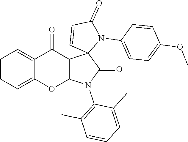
O(C1=CC=C(N2C3(C=CC2=O)C(=O)N(C2=C(C)C=CC=C2C)C2C3C(=O)C3=CC=CC=C3O2)C=C1)C
